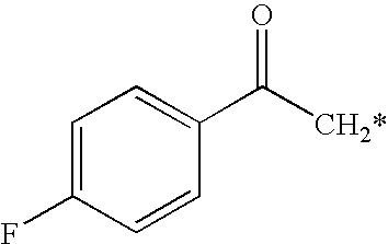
C1=C(F)C=CC(C([CH2*])=O)=C1
